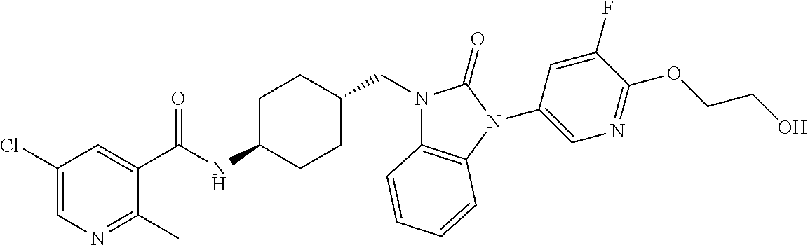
C1(Cl)=CN=C(C)C(C(NC2CCC(CN3C4=C(N(C5=CN=C(OCCO)C(F)=C5)C3=O)C=CC=C4)CC2)=O)=C1
